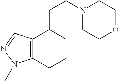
C12=C(CCCC1CCN1CCOCC1)N(C)N=C2
